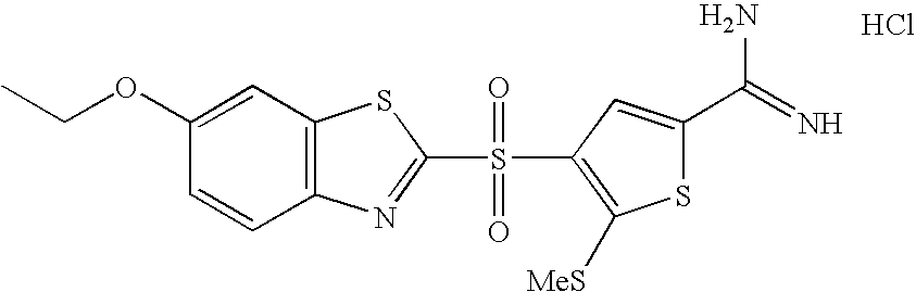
Cl.C12=C(C=C(OCC)C=C1)SC(S(=O)(=O)C1=C([MeS])SC(C(=N)N)=C1)=N2
